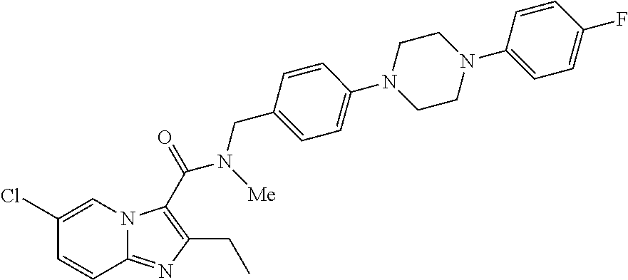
C1(Cl)=CN2C(=NC(CC)=C2C(N(CC2=CC=C(N3CCN(C4=CC=C(F)C=C4)CC3)C=C2)[Me])=O)C=C1
